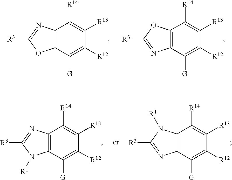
C12=C(C([G])=C([R12])C([R13])=C1[R14])OC([R3])=N2.C12=C(C([G])=C([R12])C([R13])=C1[R14])N=C([R3])O2.C12=C(C([G])=C([R12])C([R13])=C1[R14])N=C([R3])N2[R1].C12=C(C([G])=C([R12])C([R13])=C1[R14])N([R1])C([R3])=N2
